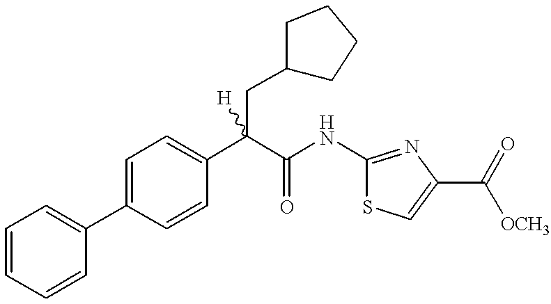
C1=CC=CC(C2=CC=C(C(C(=O)NC3=NC(C(=O)[OCH3])=CS3)(CC3CCCC3)[H])C=C2)=C1
